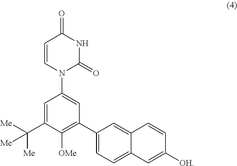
C1(=O)C=CN(C2=CC(C3=CC=C4C(=C3)C=CC([OH])=C4)=C([OMe])C(C([Me])([Me])[Me])=C2)C(=O)N1
